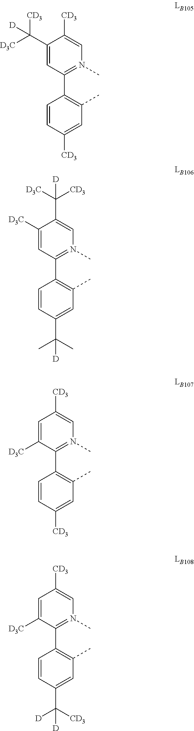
C1(C([D])([D3C])[CD3])=CC(C2=C(C)C=C([CD3])C=C2)=N(C)C=C1[CD3].C1=C([D3C])C(C([D])([D3C])[CD3])=CN(C)=C1C1=C(C)C=C(C(C)(C)[D])C=C1.C1([D3C])=CC([CD3])=CN(C)=C1C1=C(C)C=C([CD3])C=C1.C1([D3C])=CC([CD3])=CN(C)=C1C1=C(C)C=C(C([D])([D])[CD3])C=C1
